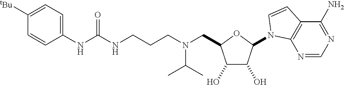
C1(O)C(O)C(N2C3=C(C(N)=NC=N3)C=C2)OC1CN(CCCNC(NC1=CC=C([tBu])C=C1)=O)C(C)C
